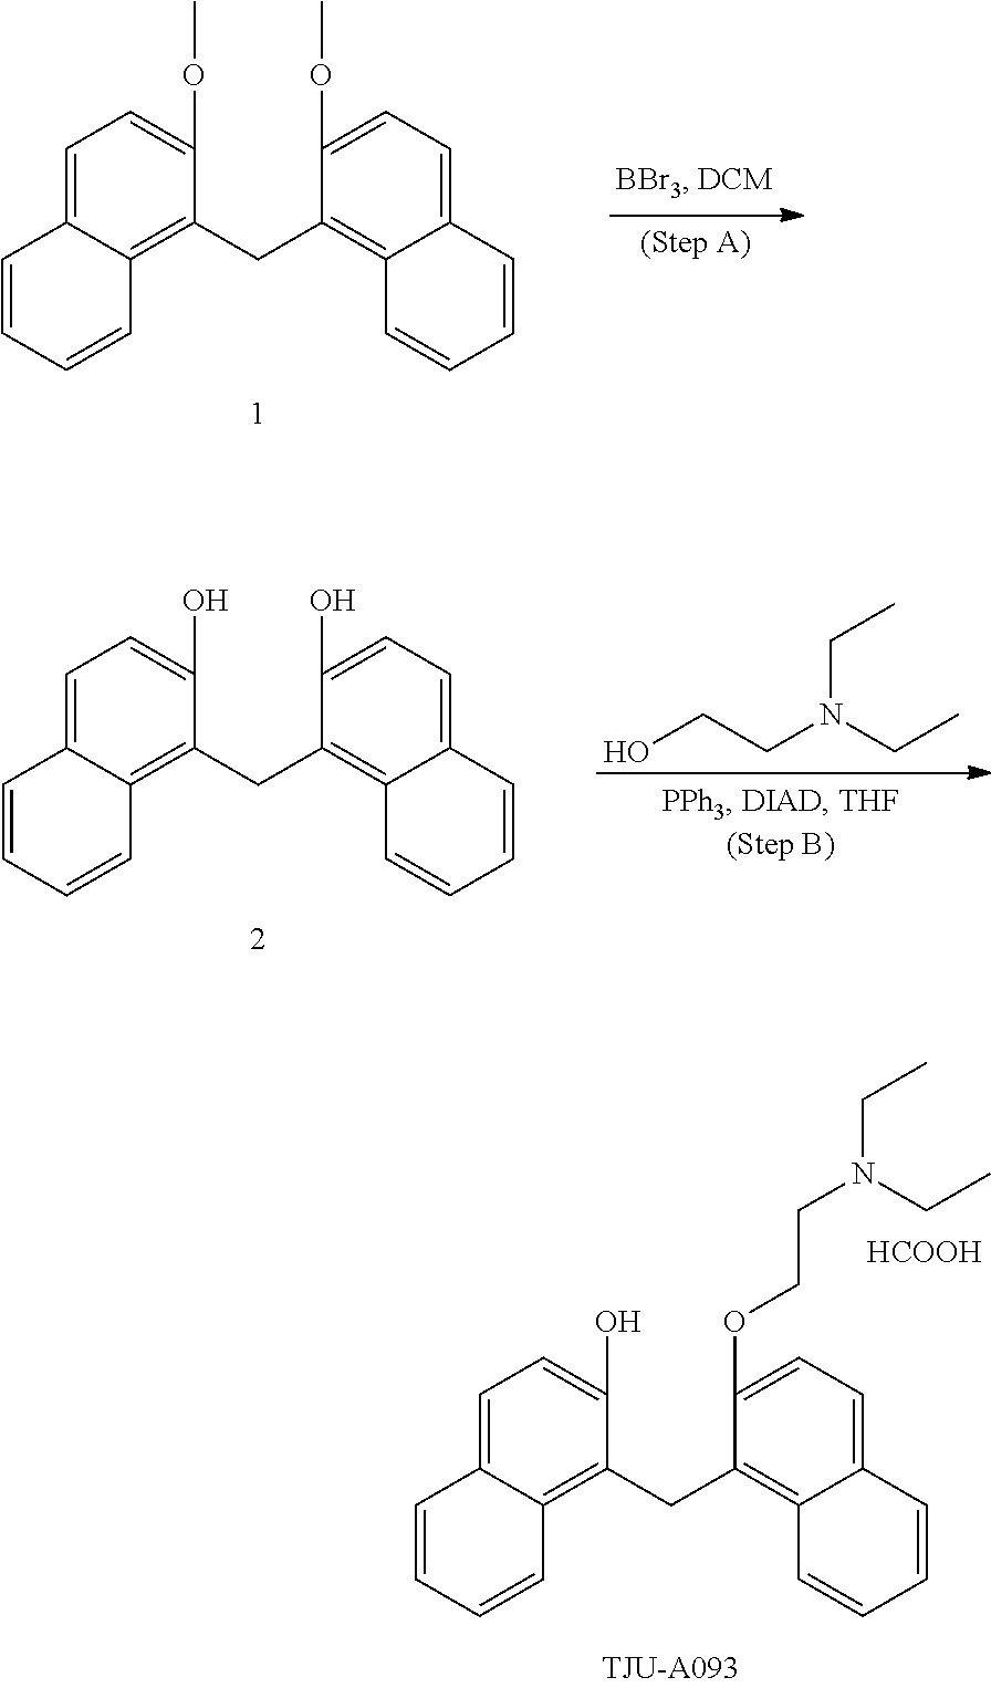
C12=CC=C(OC)C(CC3=C4C(=CC=C3OC)C=CC=C4)=C1C=CC=C2.C12=CC=C(O)C(CC3=C4C(=CC=C3O)C=CC=C4)=C1C=CC=C2.OCCN(CC)CC.C12=CC=C(O)C(CC3=C4C(=CC=C3OCCN(CC)CC)C=CC=C4)=C1C=CC=C2.[HCOOH]
